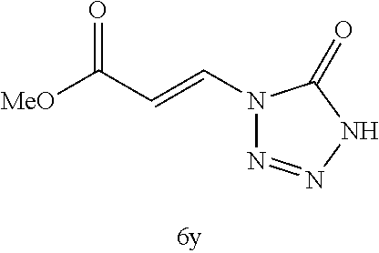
C(N1N=NNC1=O)=CC([MeO])=O
